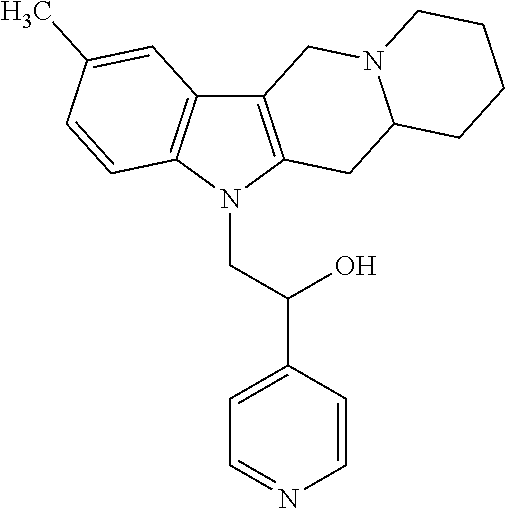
C12=C(N(CC(C3=CC=NC=C3)O)C3=C1C=C(C)C=C3)CC1N(C2)CCCC1
